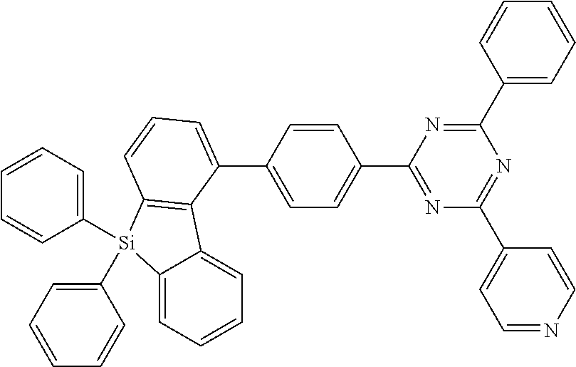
N1=C(C2=CC=C(C3=CC=CC4=C3C3=CC=CC=C3[Si]4(C3=CC=CC=C3)C3=CC=CC=C3)C=C2)N=C(C2=CC=CC=C2)N=C1C1=CC=NC=C1
